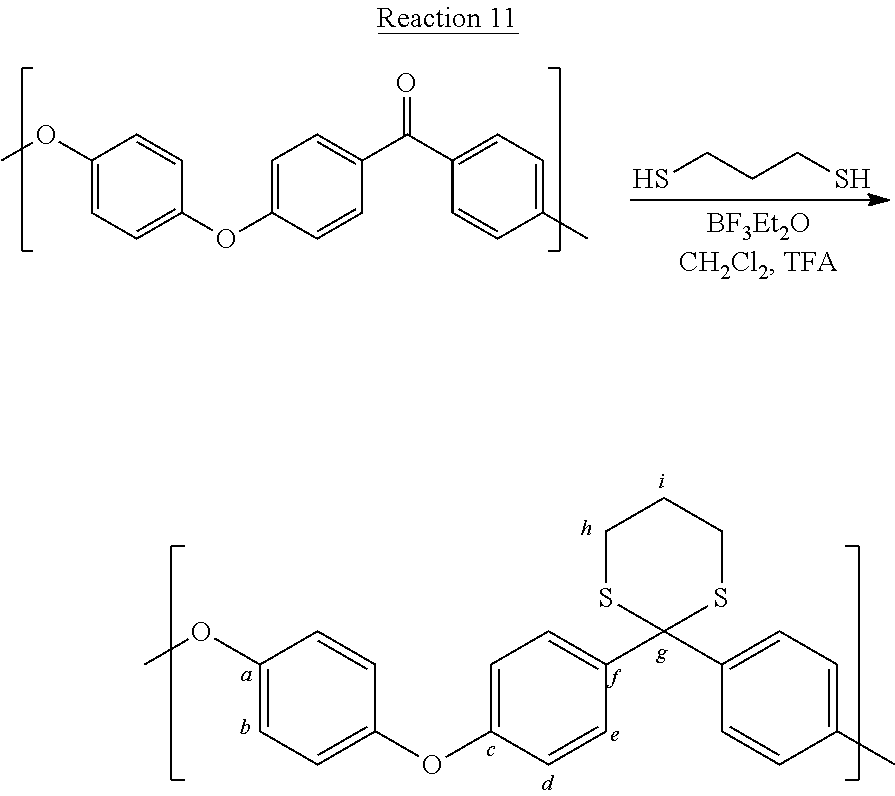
C1(OC)=CC=C(OC2=CC=C(C(C3=CC=C(C)C=C3)=O)C=C2)C=C1.C(CS)CS.C1(OC)=CC=C(OC2=CC=C(C3(C4=CC=C(C)C=C4)SCCCS3)C=C2)C=C1
